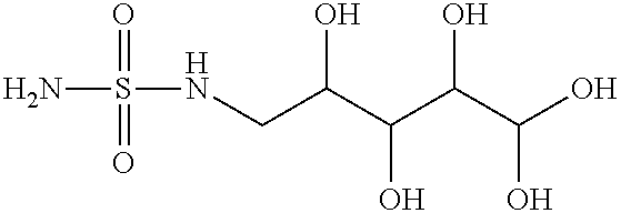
NS(=O)(=O)NCC(C(C(C(O)O)O)O)O
